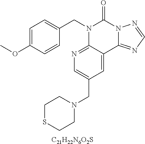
C1=C(OC)C=CC(CN2C3=NC=C(CN4CCSCC4)C=C3C3=NC=NN3C2=O)=C1.[C21H22N6O2S]
